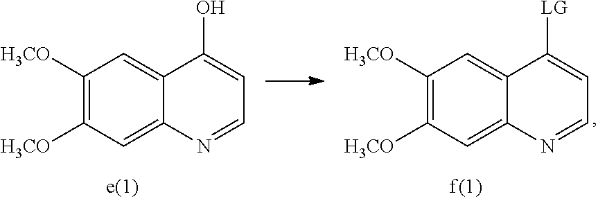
C1([H3CO])=C([H3CO])C=C2C(=C1)C([LG])=CC=N2.C1([H3CO])=C([H3CO])C=C2C(=C1)C(O)=CC=N2
